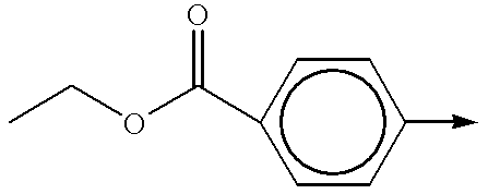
CCOC(c1ccc(->C)cc1)=O
